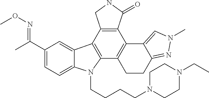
C1(C(C)=NOC)=CC=C2C(=C1)C1=C(N2CCCCN2CCN(CC)CC2)C2=C(C3=C1CNC3=O)C1=CN(C)N=C1CC2
